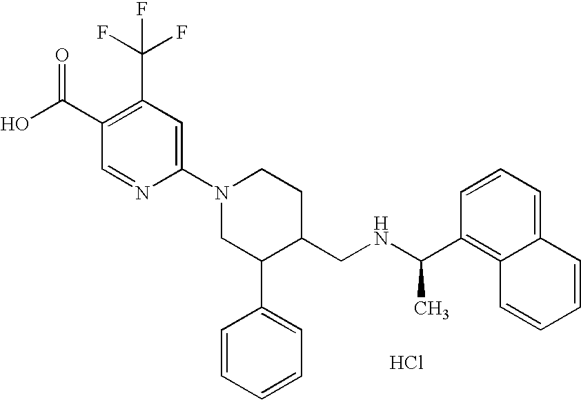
Cl.C1(N2CC(C3=CC=CC=C3)C(CNC(C3=C4C(=CC=C3)C=CC=C4)C)CC2)=CC(C(F)(F)F)=C(C(O)=O)C=N1
